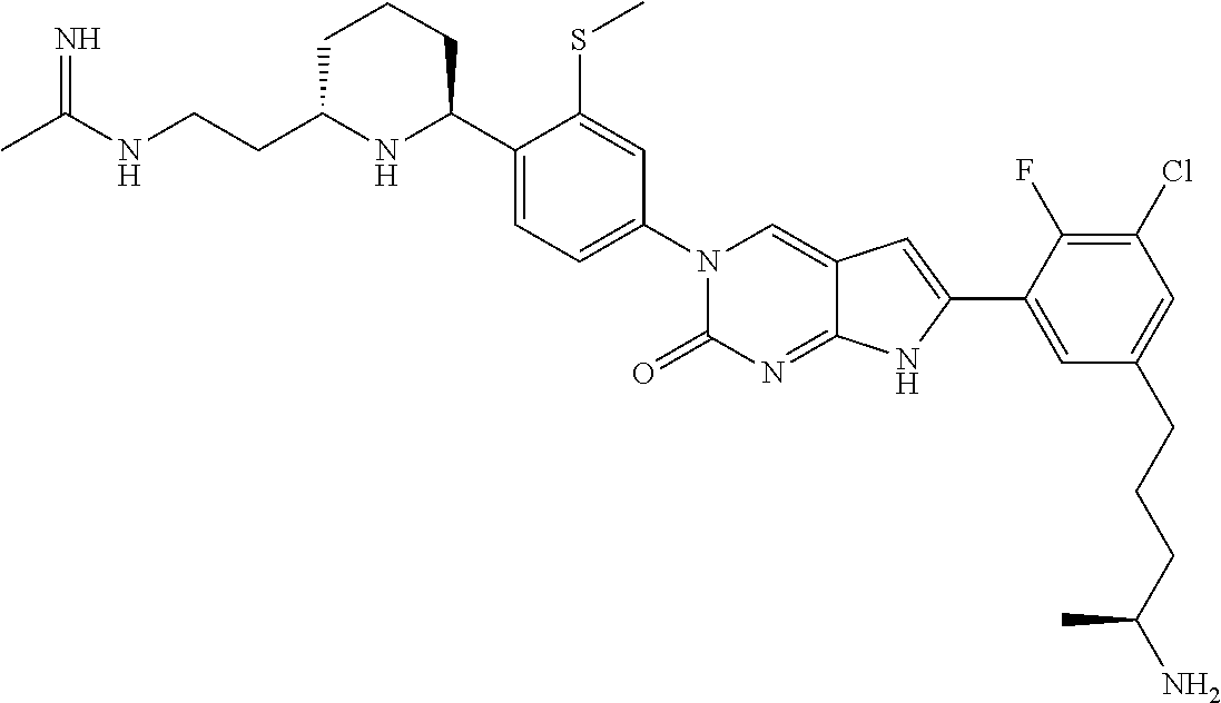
CC(NCCC1NC(C2=CC=C(N3C(=O)N=C4C(=C3)C=C(C3=CC(CCCC(N)C)=CC(Cl)=C3F)N4)C=C2SC)CCC1)=N
